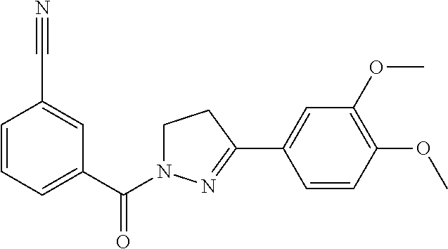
C1=CC=C(C(=O)N2CCC(C3=CC(OC)=C(OC)C=C3)=N2)C=C1C#N
